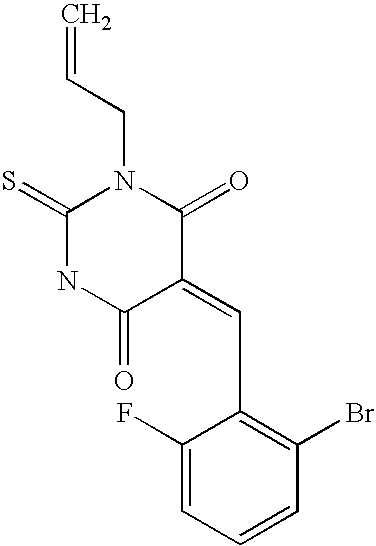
C=CCN1C(=S)NC(=O)C(=CC2=C(Br)C=CC=C2F)C1=O
